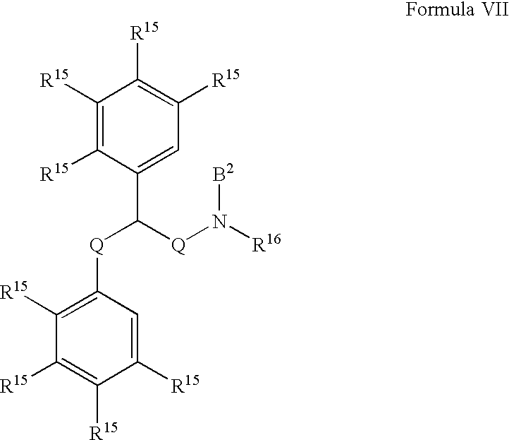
C1([R15])=C([R15])C(C([Q]N([R16])[B2])[Q]C2=C([R15])C([R15])=C([R15])C([R15])=C2)=CC([R15])=C1[R15]
